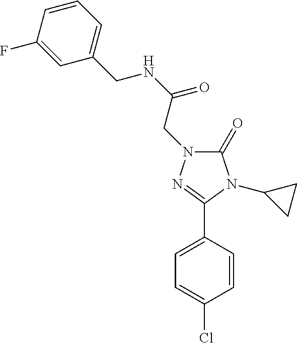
C1=C(C2=NN(CC(=O)NCC3=CC=CC(F)=C3)C(=O)N2C2CC2)C=CC(Cl)=C1
